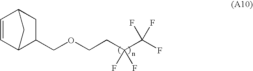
C1=CC2CC(COCCC(C(F)(F)F)(F)F)C1C2
